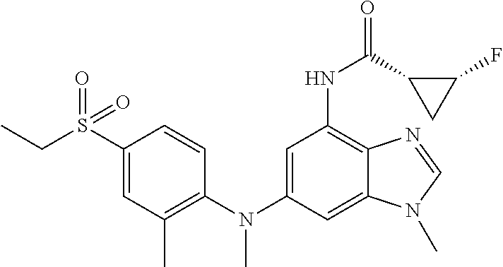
C1=CC(S(=O)(CC)=O)=CC(C)=C1N(C1=CC(NC(=O)C2C(F)C2)=C2C(=C1)N(C)C=N2)C
